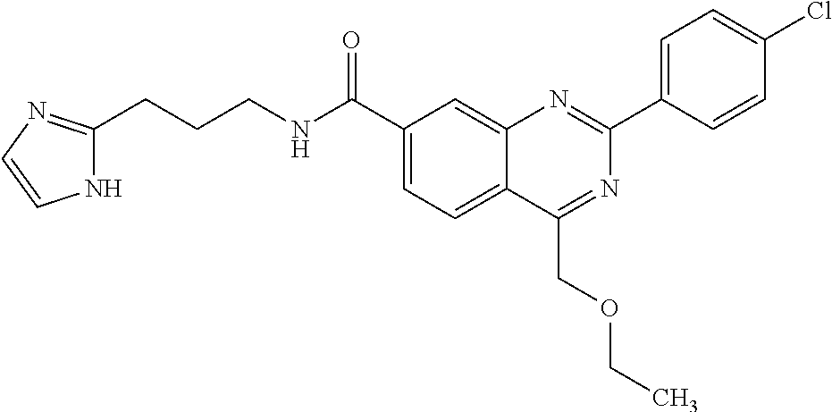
C1(C(NCCCC2=NC=CN2)=O)=CC=C2C(=C1)N=C(C1=CC=C(Cl)C=C1)N=C2COCC
